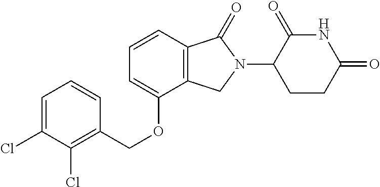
C1=C(Cl)C(Cl)=C(COC2=CC=CC3=C2CN(C2CCC(=O)NC2=O)C3=O)C=C1
